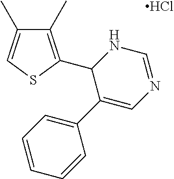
C1(C)=C(C2C(C3=CC=CC=C3)=CN=CN2)SC=C1C.Cl
